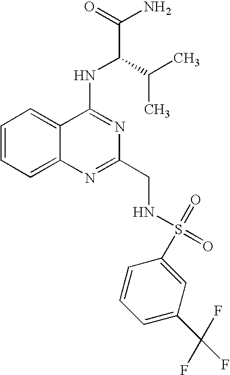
C1=CC=C2C(=C1)C(NC(C(N)=O)C(C)C)=NC(CNS(=O)(=O)C1=CC(C(F)(F)F)=CC=C1)=N2
